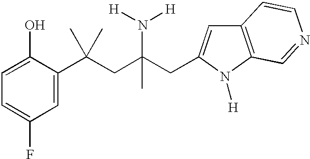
C1(C(CC(CC2=CC3=C(N2[H])C=NC=C3)(N([H])[H])C)(C)C)=CC(F)=CC=C1O
